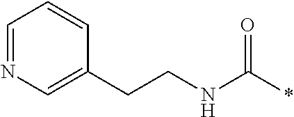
C1=NC=C(CCNC(*)=O)C=C1
